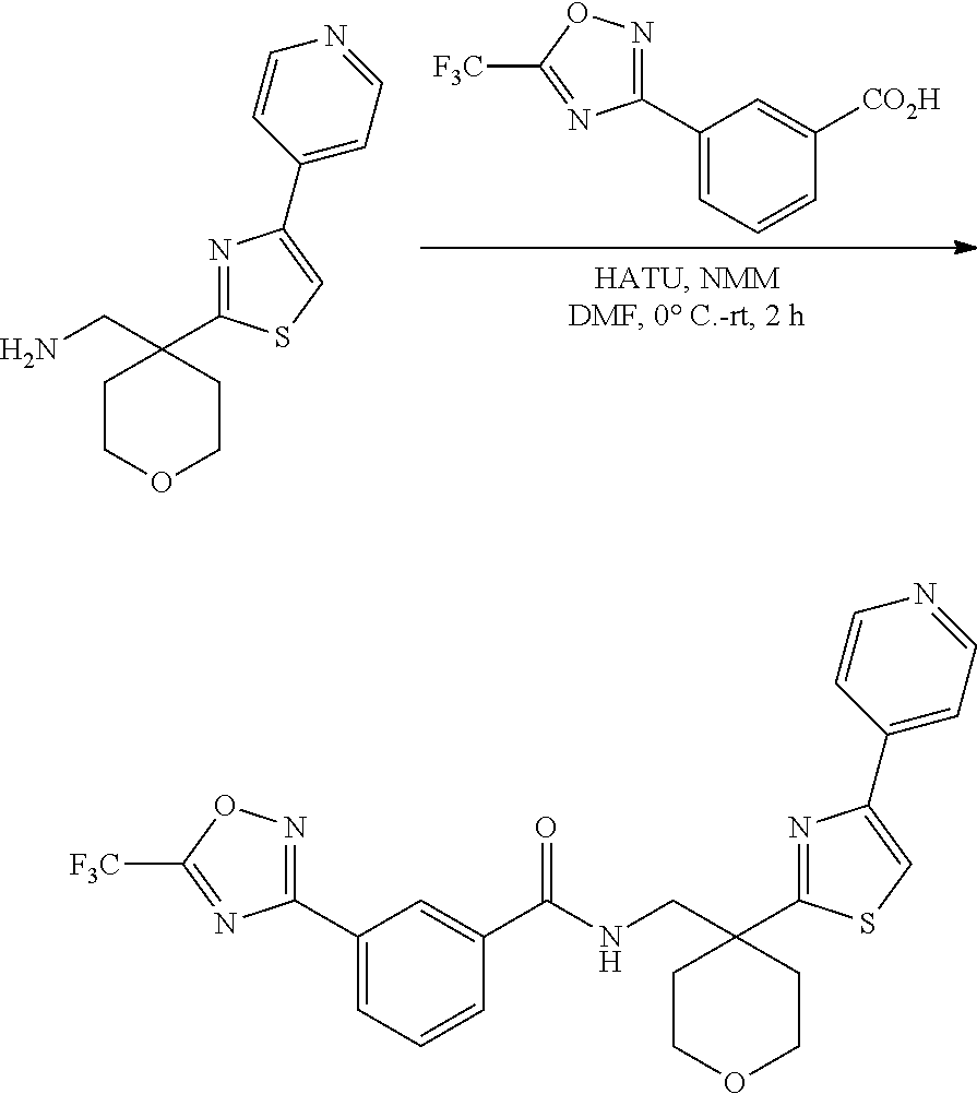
C1(C2=NOC([F3C])=N2)=CC=CC([CO2H])=C1.C1(C2(CN)CCOCC2)=NC(C2=CC=NC=C2)=CS1.C1(C2=NOC([F3C])=N2)=CC=CC(C(NCC2(C3=NC(C4=CC=NC=C4)=CS3)CCOCC2)=O)=C1
